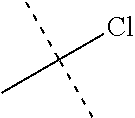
ClC(C)(C)C
